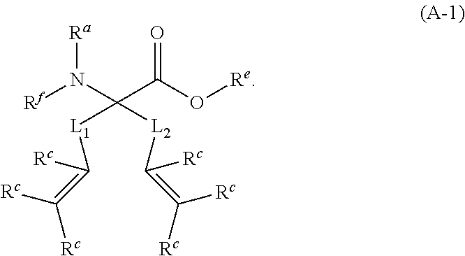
N([Ra])(C(C(=O)O[Re])([L1]C(=C([Rc])[Rc])[Rc])[L2]C(=C([Rc])[Rc])[Rc])[Rf]
